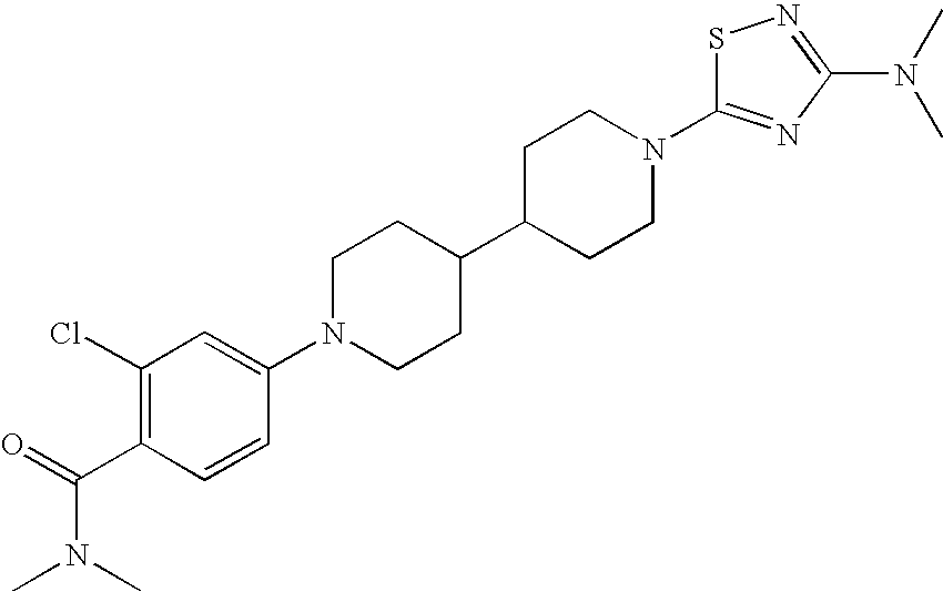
C1N(C2=CC(Cl)=C(C(N(C)C)=O)C=C2)CCC(C2CCN(C3=NC(N(C)C)=NS3)CC2)C1
